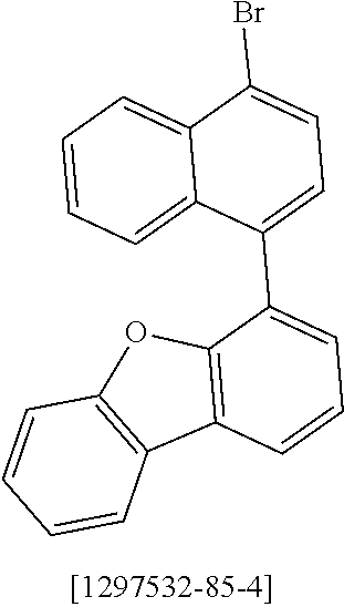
C1=C(C2=CC=C(Br)C3=CC=CC=C23)C2=C(C=C1)C1=C(O2)C=CC=C1
